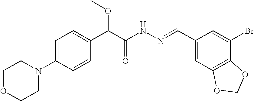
C1=C(N2CCOCC2)C=CC(C(C(NN=CC2=CC3=C(C(Br)=C2)OCO3)=O)OC)=C1
